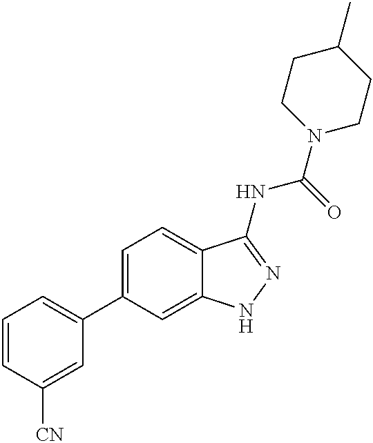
C1=CC([CN])=CC(C2=CC=C3C(=C2)NN=C3NC(N2CCC(C)CC2)=O)=C1
